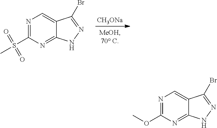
[CH3ONa].N1=C(S(C)(=O)=O)N=C2C(=C1)C(Br)=NN2.N1=C(OC)N=C2C(=C1)C(Br)=NN2
